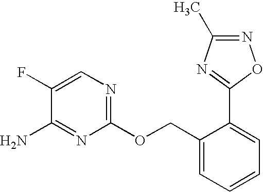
C1(F)=CN=C(OCC2=CC=CC=C2C2=NC(C)=NO2)N=C1N
